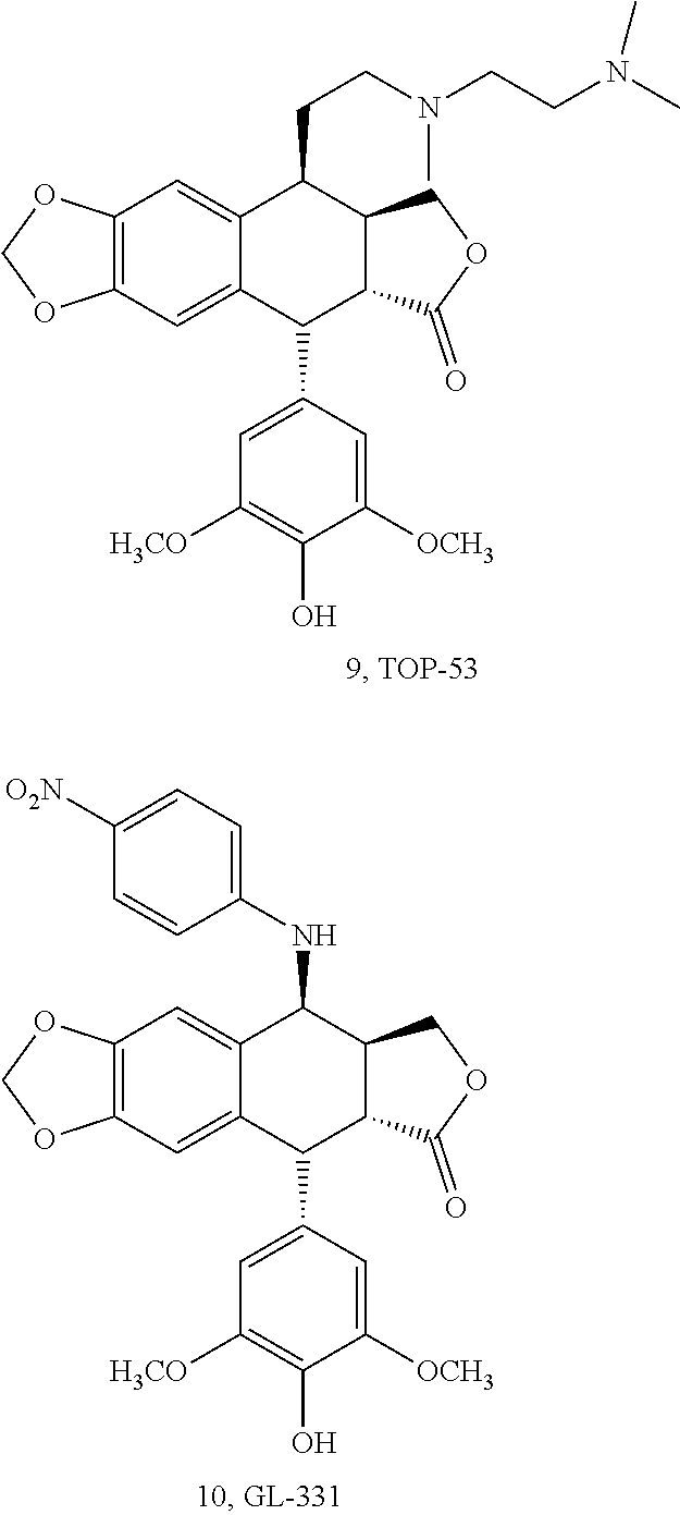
C12=C(C=C3C(=C1)C(CCN(C)CCN(C)C)C1C(C3C3=CC([H3CO])=C(O)C([OCH3])=C3)C(=O)OC1)OCO2.C12=C(C=C3C(=C1)C(NC1=CC=C([O2N])C=C1)C1C(C3C3=CC([H3CO])=C(O)C([OCH3])=C3)C(=O)OC1)OCO2
